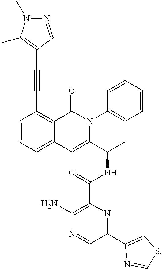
C(#CC1=C2C(=CC=C1)C=C(C(C)NC(C1=C(N)N=CC(C3=CSC=N3)=N1)=O)N(C1=CC=CC=C1)C2=O)C1=C(C)N(C)N=C1
